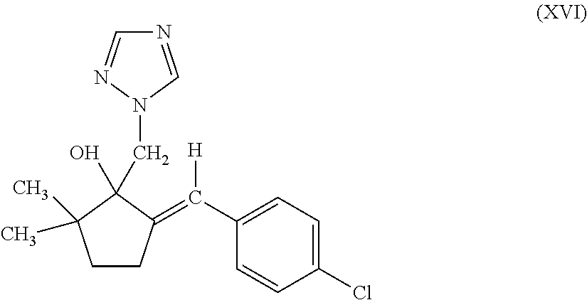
N1=CN(CC2(O)C(=C(C3=CC=C(Cl)C=C3)[H])CCC2(C)C)N=C1
